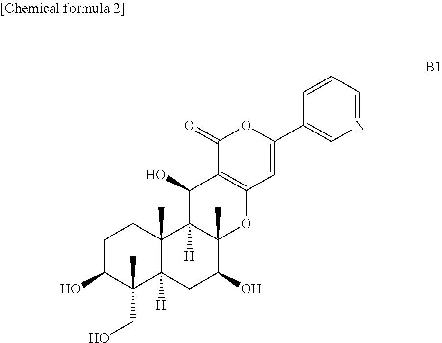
C1C(O)C(C)(CO)C2([H])C(C)(C1)C1([H])C(C)(C(O)C2)OC2=C(C1O)C(=O)OC(C1=CN=CC=C1)=C2
